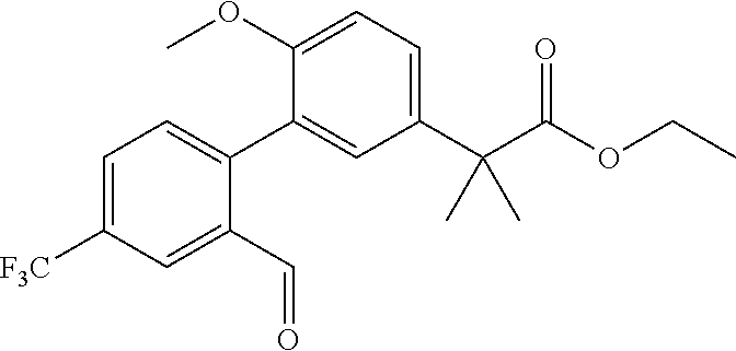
C1(C(C(OCC)=O)(C)C)=CC=C(OC)C(C2=CC=C([F3C])C=C2C=O)=C1
